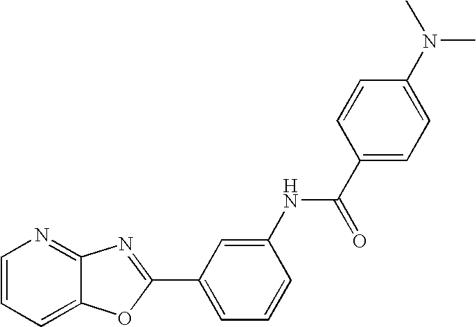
C1=CC=C2C(=N1)N=C(C1=CC=CC(NC(C3=CC=C(N(C)C)C=C3)=O)=C1)O2
